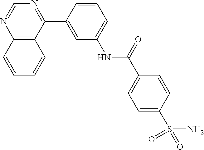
C12=C(C(C3=CC(NC(C4=CC=C(S(N)(=O)=O)C=C4)=O)=CC=C3)=NC=N1)C=CC=C2
